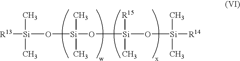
[R13][Si](C)(C)O[Si](C)(C)O[Si](O[Si](C)(C)[R14])([R15])C
